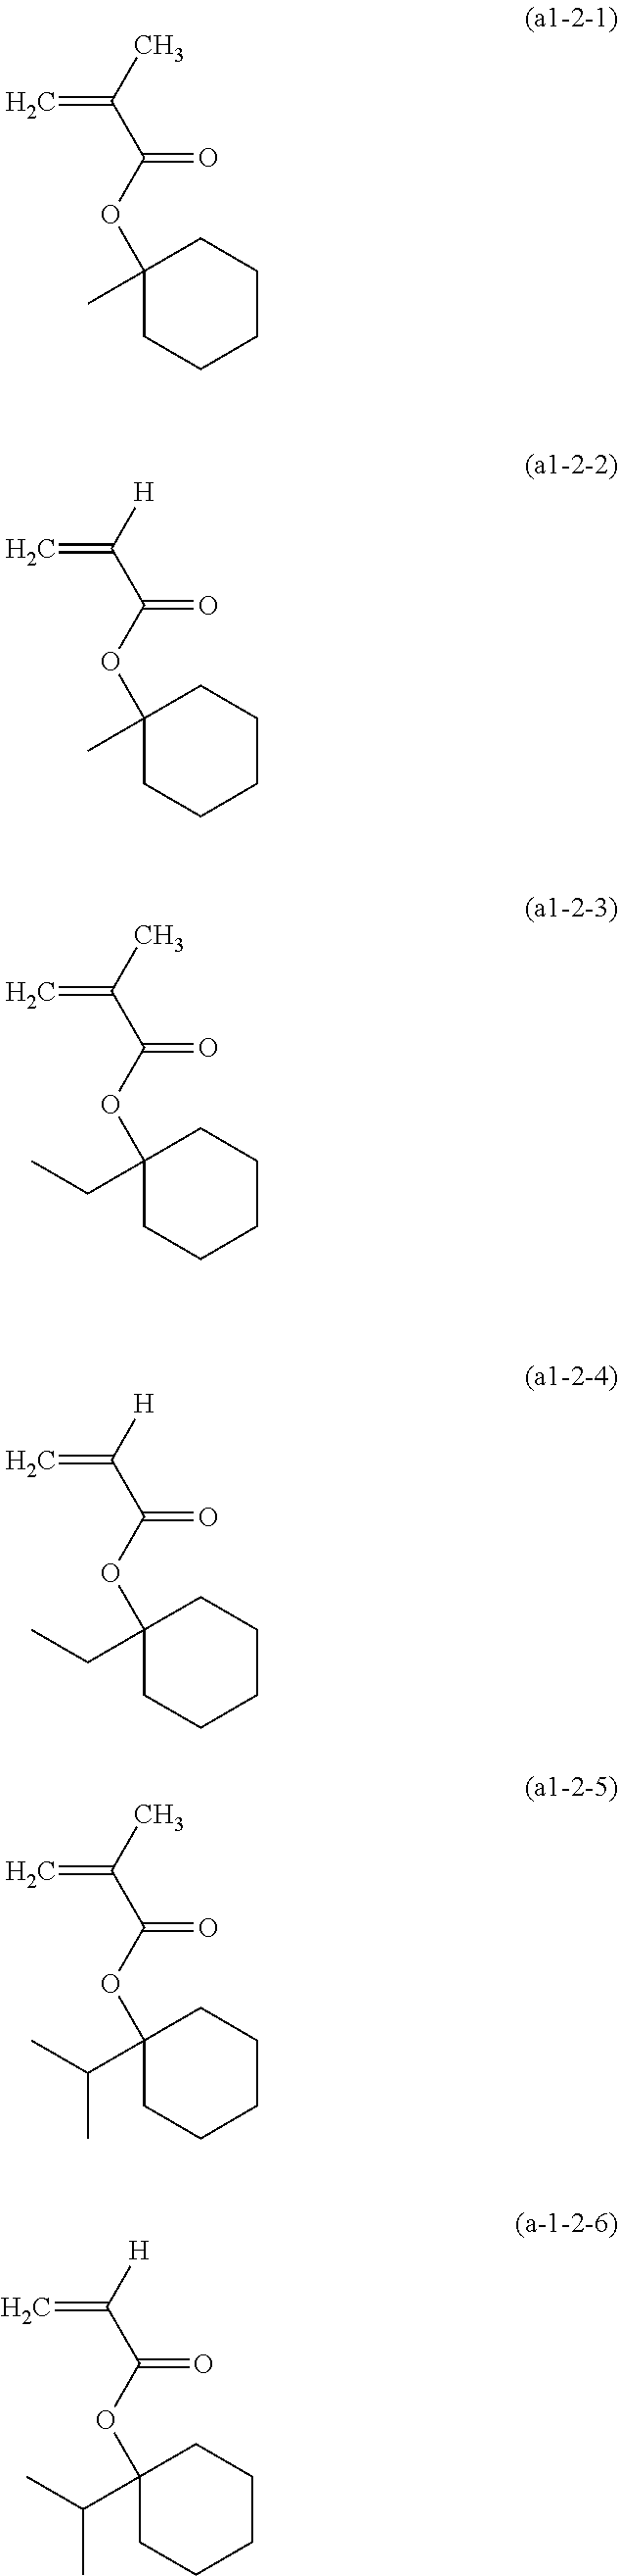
C1(OC(C(C)=C)=O)(C)CCCCC1.C1CCCCC1(OC(C(C)=C)=O)CC.C1CCCCC1(OC(C(C)=C)=O)C(C)C.C1CCCCC1(OC(C([H])=C)=O)C.C1CCCCC1(OC(C([H])=C)=O)CC.C1CCCCC1(OC(C([H])=C)=O)C(C)C
